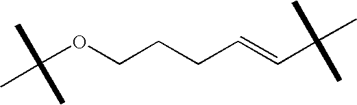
C(OCCCC=CC(C)(C)C)(C)(C)C
